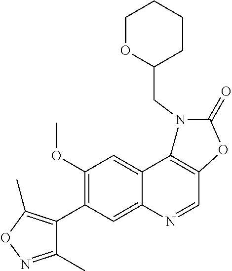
C12=CC(C3=C(C)ON=C3C)=C(OC)C=C1C1=C(C=N2)OC(=O)N1CC1CCCCO1
